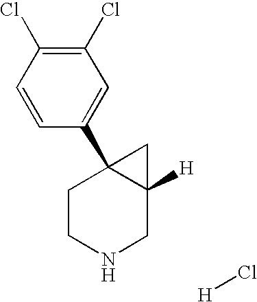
C1=CC(C23CCNCC2([H])C3)=CC(Cl)=C1Cl.[H]Cl
